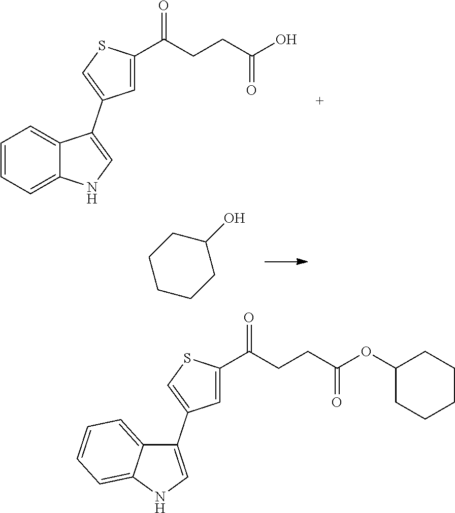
C1=C(C(CCC(OC2CCCCC2)=O)=O)SC=C1C1=CNC2=CC=CC=C12.C1=C(C(CCC(O)=O)=O)SC=C1C1=CNC2=CC=CC=C21.C1C(O)CCCC1
